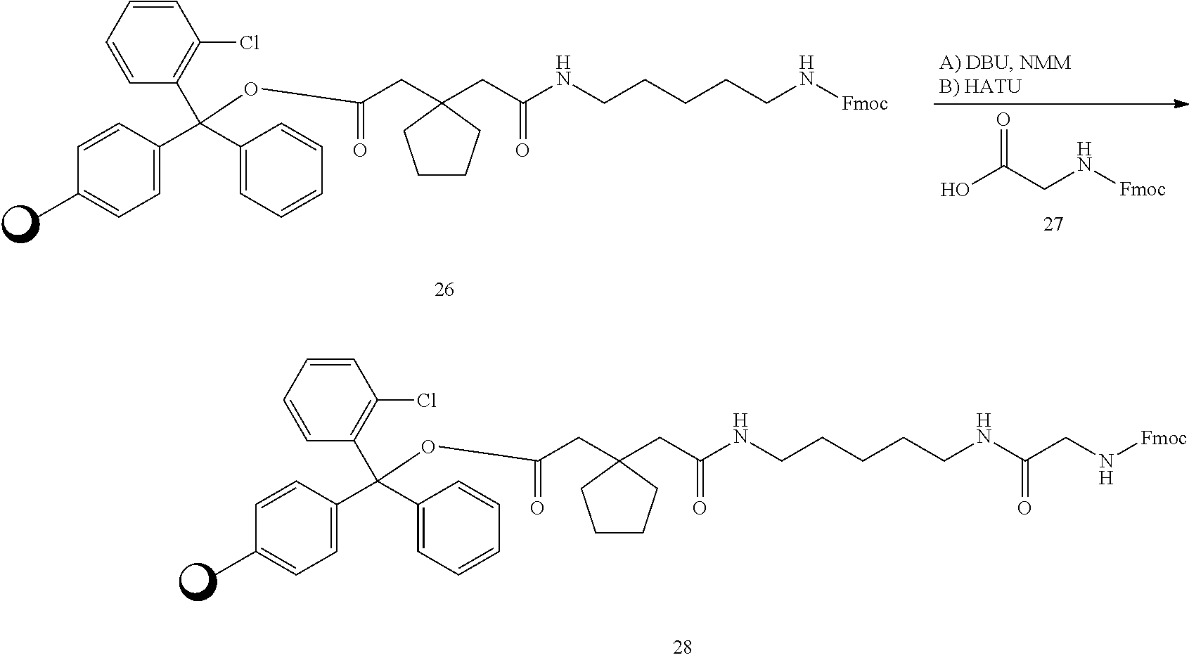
C(CC1(CC(NCCCCCNC(CN[Fmoc])=O)=O)CCCC1)(=O)OC(C1=C(Cl)C=CC=C1)(C1=CC=C(C)C=C1)C1=CC=CC=C1.C(CC1(CC(NCCCCCN[Fmoc])=O)CCCC1)(=O)OC(C1=C(Cl)C=CC=C1)(C1=CC=C(C)C=C1)C1=CC=CC=C1.OC(CN[Fmoc])=O
